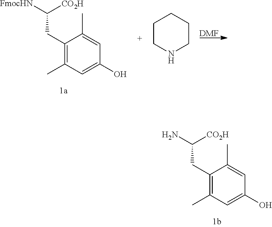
C1(CC([FmocHN])[CO2H])=C(C)C=C(O)C=C1C.[DMF].C1CNCCC1.C1(CC(N)[CO2H])=C(C)C=C(O)C=C1C
